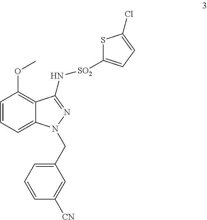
C1=CC=C2C(=C1OC)C(N[SO2]C1=CC=C(Cl)S1)=NN2CC1=CC=CC([CN])=C1
